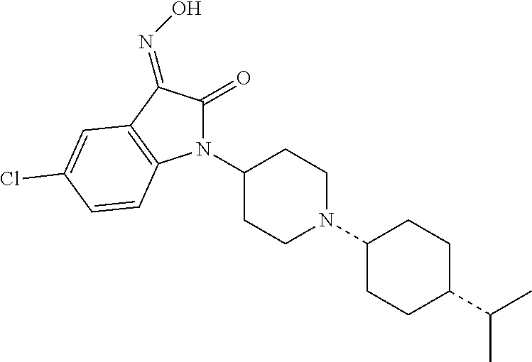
C1(=O)C(=NO)C2=C(C=CC(Cl)=C2)N1C1CCN(C2CCC(C(C)C)CC2)CC1
